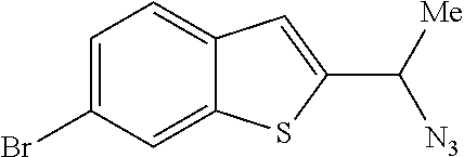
C1=C(Br)C=C2C(=C1)C=C(C([Me])[N3])S2
